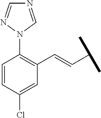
C1=CC(Cl)=CC(C=CC(C)C)=C1N1C=NC=N1
